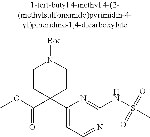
C1(C2(C(OC)=O)CCN([Boc])CC2)=CC=NC(NS(C)(=O)=O)=N1
